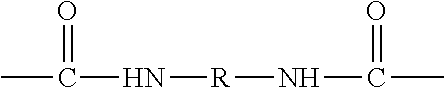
CC(=O)N[R]NC(C)=O
